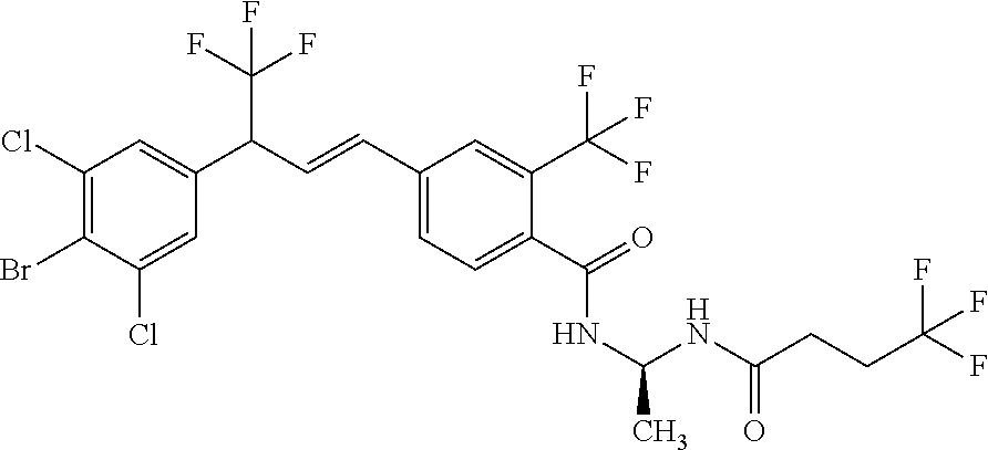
C1(Cl)=C(Br)C(Cl)=CC(C(C=CC2=CC=C(C(=O)NC(C)NC(CCC(F)(F)F)=O)C(C(F)(F)F)=C2)C(F)(F)F)=C1
